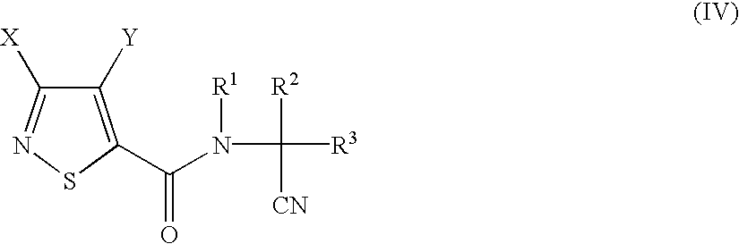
C1([Y])=C(C(N([R1])C([R2])([CN])[R3])=O)SN=C1[X]
